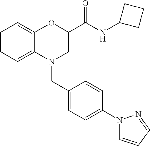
C1=CC=C2C(=C1)OC(C(NC1CCC1)=O)CN2CC1=CC=C(N2C=CC=N2)C=C1
